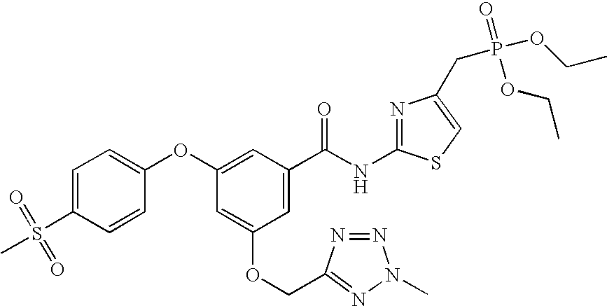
C1=C(S(C)(=O)=O)C=CC(OC2=CC(C(NC3=NC(CP(OCC)(=O)OCC)=CS3)=O)=CC(OCC3=NN(C)N=N3)=C2)=C1
